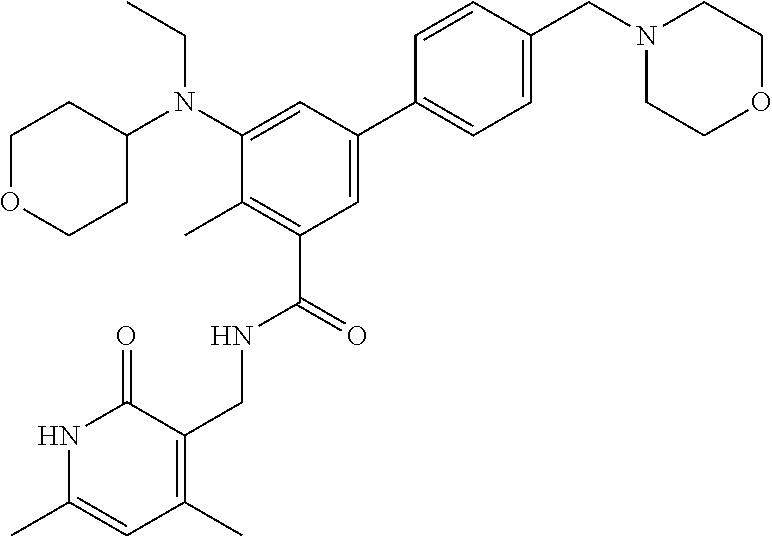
N(CC)(C1=CC(C2=CC=C(CN3CCOCC3)C=C2)=CC(C(NCC2=C(C)C=C(C)NC2=O)=O)=C1C)C1CCOCC1
